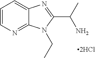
C1=CN=C2C(=C1)N=C(C(C)N)N2CC
